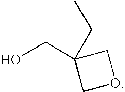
OCC1(CC)COC1
